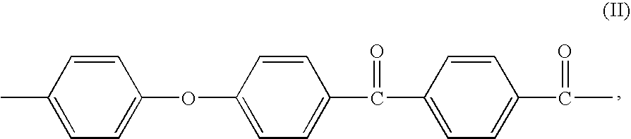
C1=CC(C)=CC=C1OC1=CC=C(C(C2=CC=C(C(C)=O)C=C2)=O)C=C1
